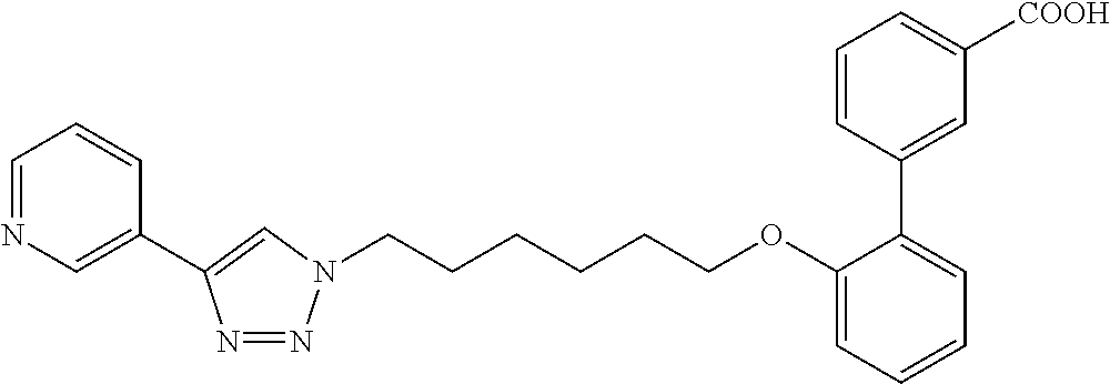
C1(C2=CC([COOH])=CC=C2)=CC=CC=C1OCCCCCCN1N=NC(C2=CN=CC=C2)=C1
